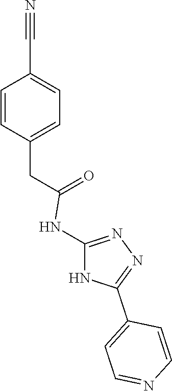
C1(CC(=O)NC2=NN=C(C3=CC=NC=C3)N2)=CC=C(C#N)C=C1
